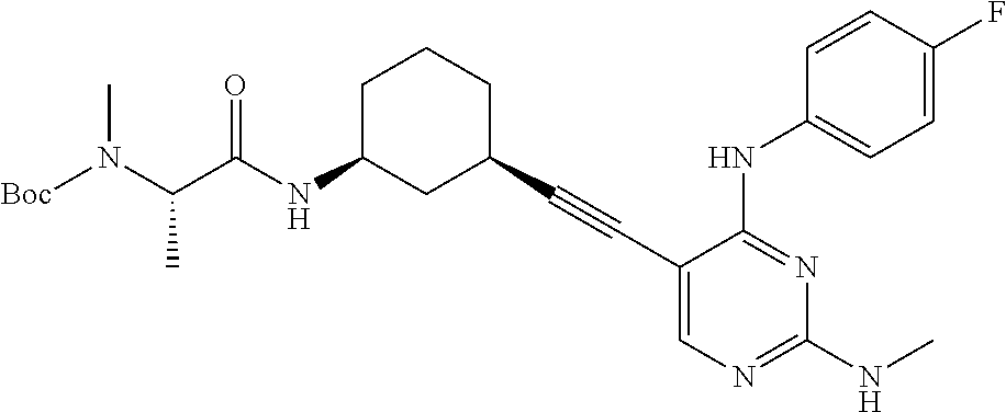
[Boc]N(C(C(NC1CC(C#CC2=CN=C(NC)N=C2NC2=CC=C(F)C=C2)CCC1)=O)C)C
